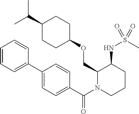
C(C)(C)C1CCC(OCC2N(C(C3=CC=C(C4=CC=CC=C4)C=C3)=O)CCCC2NS(C)(=O)=O)CC1
